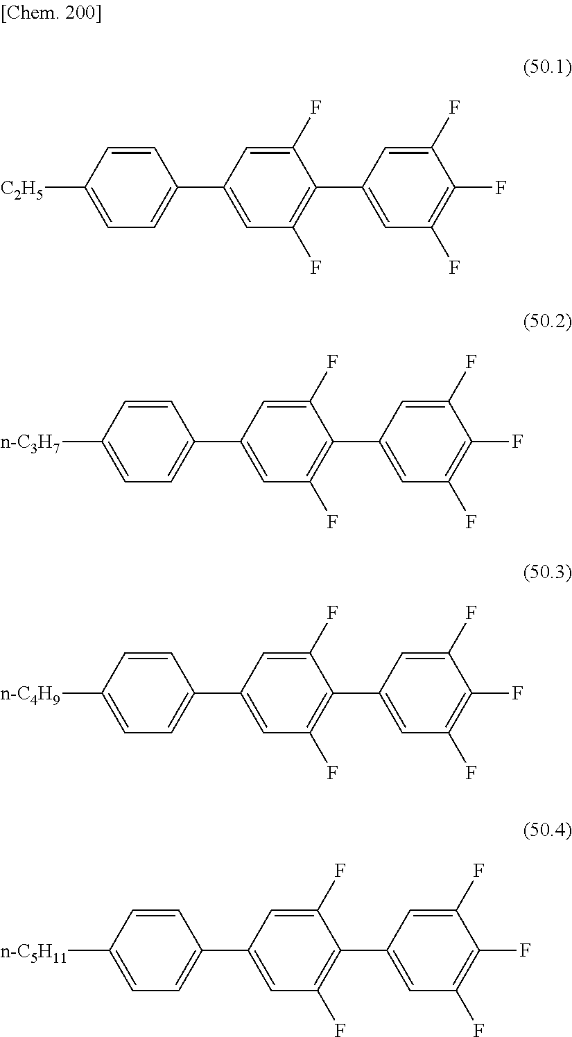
C1(F)=CC(C2=C(F)C=C(C3=CC=C([C2H5])C=C3)C=C2F)=CC(F)=C1F.C1(F)=CC(C2=C(F)C=C(C3=CC=C([n-C3H7])C=C3)C=C2F)=CC(F)=C1F.C1(F)=CC(C2=C(F)C=C(C3=CC=C([n-C4H9])C=C3)C=C2F)=CC(F)=C1F.C1(F)=CC(C2=C(F)C=C(C3=CC=C([n-C5H11])C=C3)C=C2F)=CC(F)=C1F
